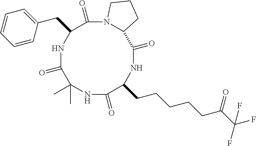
N1C(=O)C(CCCCCC(=O)C(F)(F)F)NC(=O)C2N(C(=O)C(CC3=CC=CC=C3)NC(=O)C1(C)C)CCC2
